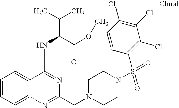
C1=CC=C2C(=C1)C(NC(C(C)C)C(OC)=O)=NC(CN1CCN(S(=O)(C3=C(Cl)C(Cl)=C(Cl)C=C3)=O)CC1)=N2
